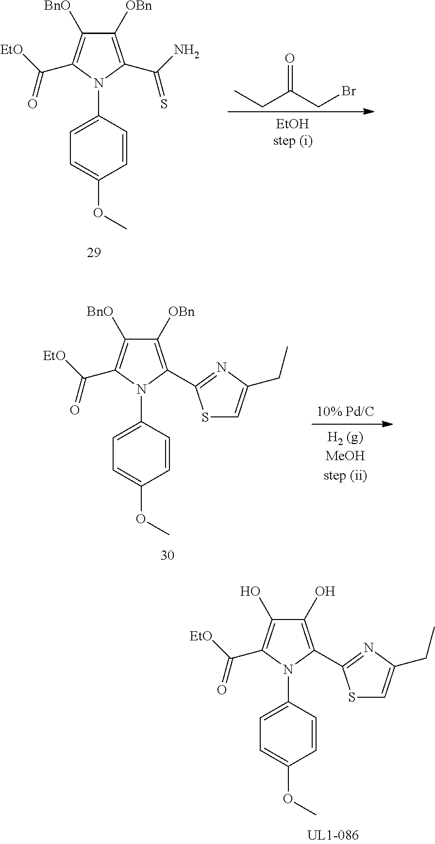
C1([OBn])=C(C(N)=S)N(C2=CC=C(OC)C=C2)C(C([EtO])=O)=C1[BnO].CCC(CBr)=O.C1([OBn])=C(C2=NC(CC)=CS2)N(C2=CC=C(OC)C=C2)C(C([EtO])=O)=C1[BnO].C1(O)=C(C2=NC(CC)=CS2)N(C2=CC=C(OC)C=C2)C(C([EtO])=O)=C1O
